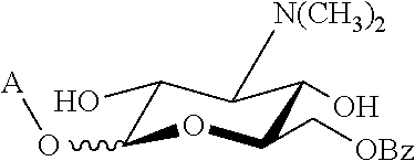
C1(O)C(O[A])OC(C[OBz])C(O)C1[N(CH3)2]
